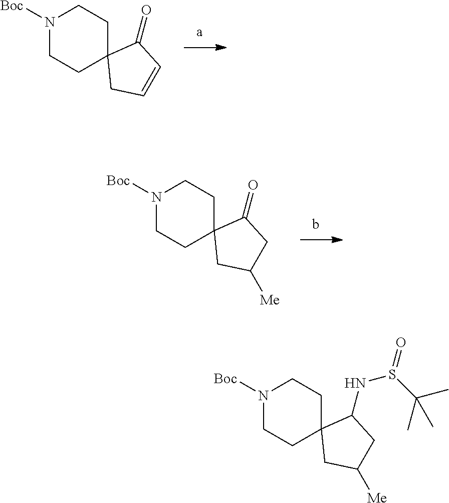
N1([Boc])CCC2(CC1)CC=CC2=O.N1([Boc])CCC2(CC1)CC([Me])CC2=O.N1([Boc])CCC2(CC1)CC([Me])CC2NS(=O)C(C)(C)C
